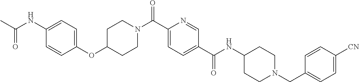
C(C1=CC=C(C(NC2CCN(CC3=CC=C([CN])C=C3)CC2)=O)C=N1)(=O)N1CCC(OC2=CC=C(NC(C)=O)C=C2)CC1
